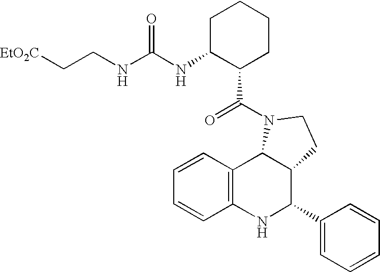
C12=C(NC(C3=CC=CC=C3)C3C1N(C(=O)C1CCCCC1NC(NCC[EtO2C])=O)CC3)C=CC=C2
